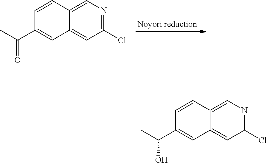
C12=CN=C(Cl)C=C1C=C(C(C)=O)C=C2.C12=CN=C(Cl)C=C1C=C(C(C)O)C=C2
